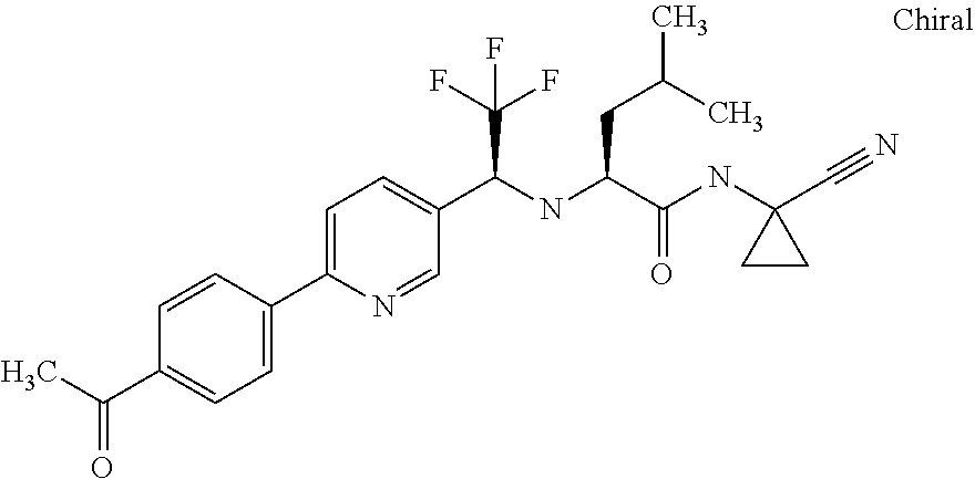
C1=C(C2=CC=C(C(C)=O)C=C2)N=CC(C(NC(C(NC2(C#N)CC2)=O)CC(C)C)C(F)(F)F)=C1
